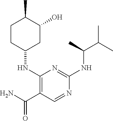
C1(NC2CC(O)C(C)CC2)=C(C(N)=O)C=NC(NC(C(C)C)C)=N1
